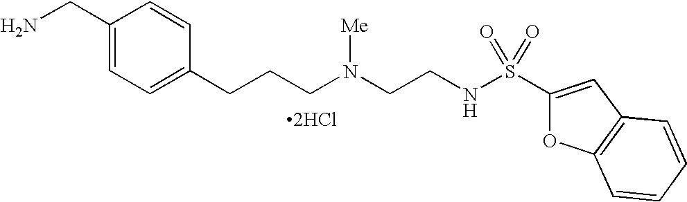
C1(CN)=CC=C(CCCN(CCNS(C2=CC3=C(O2)C=CC=C3)(=O)=O)[Me])C=C1.[2HCl]
